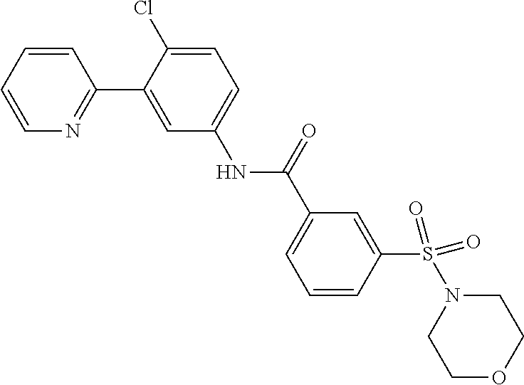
C1=CC=CN=C1C1=CC(NC(C2=CC=CC(S(=O)(N3CCOCC3)=O)=C2)=O)=CC=C1Cl
